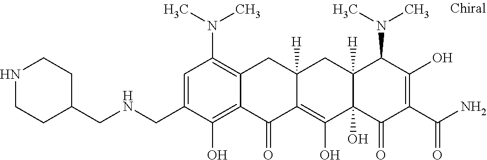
C12([H])C(O)(C(=O)C(C(N)=O)=C(O)C1N(C)C)C(O)=C1C([H])(C2)CC2=C(N(C)C)C=C(CNCC3CCNCC3)C(O)=C2C1=O
